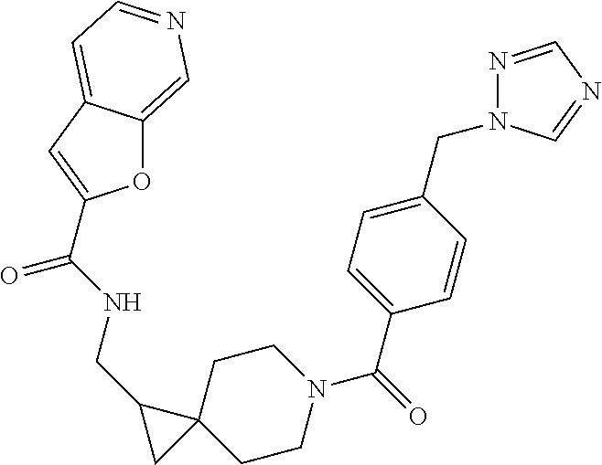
C12(CCN(C(C3=CC=C(CN4N=CN=C4)C=C3)=O)CC1)CC2CNC(=O)C1=CC2=CC=NC=C2O1
